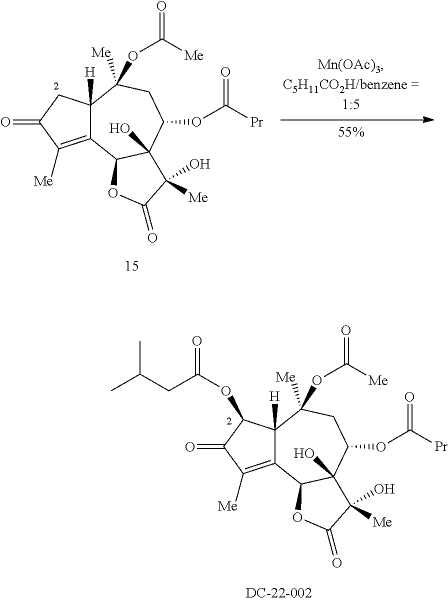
C12=C([Me])C(=O)CC1([H])C([Me])(OC(=O)[Me])CC(OC([Pr])=O)C1(O)C2OC(=O)C1([Me])O.C12=C([Me])C(=O)C(OC(CC(C)C)=O)C1([H])C([Me])(OC(=O)[Me])CC(OC([Pr])=O)C1(O)C2OC(=O)C1([Me])O
